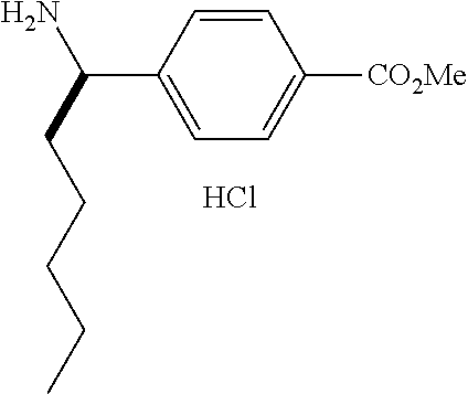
C1=CC(C(N)CCCCC)=CC=C1[CO2Me].Cl
